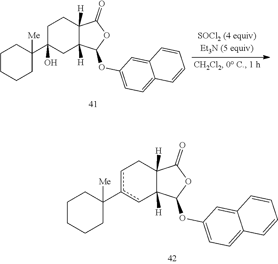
C12([H])C([H])(C(OC3=CC=C4C(=C3)C=CC=C4)OC1=O)cc(C1([Me])CCCCC1)cC2.C12([H])C([H])(C(OC3=CC=C4C(=C3)C=CC=C4)OC1=O)CC(C1([Me])CCCCC1)(O)CC2
